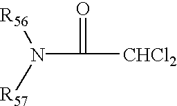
N(C([CHCl2])=O)([R57])[R56]
